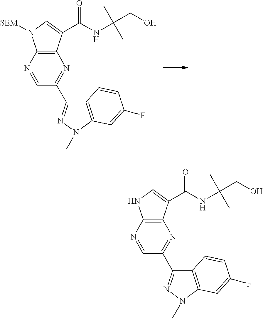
N1=CC(C2=NN(C)C3=C2C=CC(F)=C3)=NC2=C1N([SEM])C=C2C(NC(CO)(C)C)=O.N1=CC(C2=NN(C)C3=C2C=CC(F)=C3)=NC2=C1NC=C2C(NC(CO)(C)C)=O
